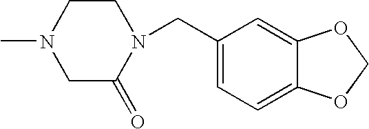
C1CN(C)CC(=O)N1CC1=CC=C2C(=C1)OCO2
